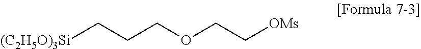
[(C2H5O)3Si]CCCOCC[OMs]
